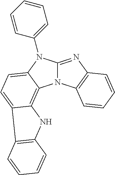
N12C(=NC3=C1C=CC=C3)N(C1=CC=CC=C1)C1=CC=C3C(=C21)NC1=C3C=CC=C1
